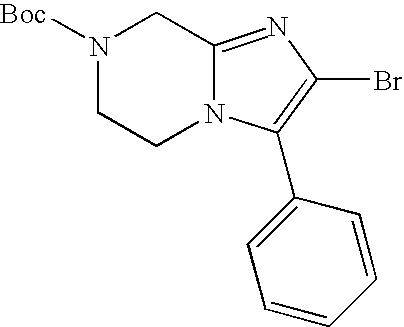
N1([Boc])CCN2C(=NC(Br)=C2C2=CC=CC=C2)C1
